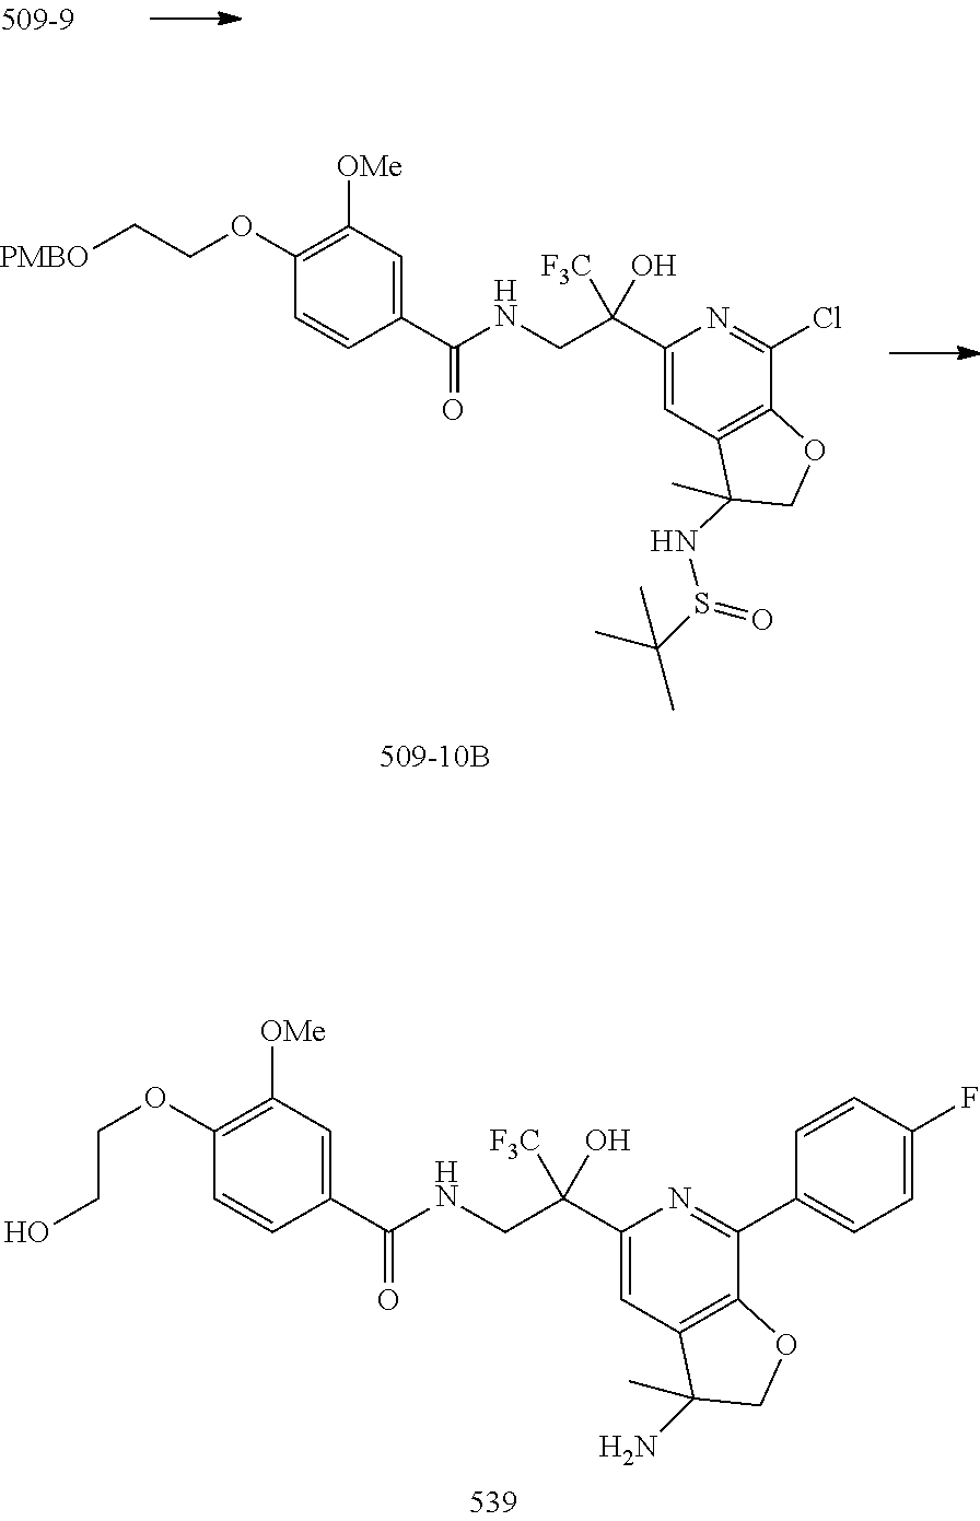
C1([OMe])=C(OCCO)C=CC(C(NCC(C2=CC3=C(C(C4=CC=C(F)C=C4)=N2)OCC3(C)N)(O)[F3C])=O)=C1.C1([OMe])=C(OCC[PMBO])C=CC(C(NCC(C2=CC3=C(C(Cl)=N2)OCC3(C)NS(C(C)(C)C)=O)(O)[F3C])=O)=C1
